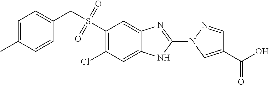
C1=C(C)C=CC(CS(=O)(=O)C2=C(Cl)C=C3C(=C2)N=C(N2C=C(C(O)=O)C=N2)N3)=C1
